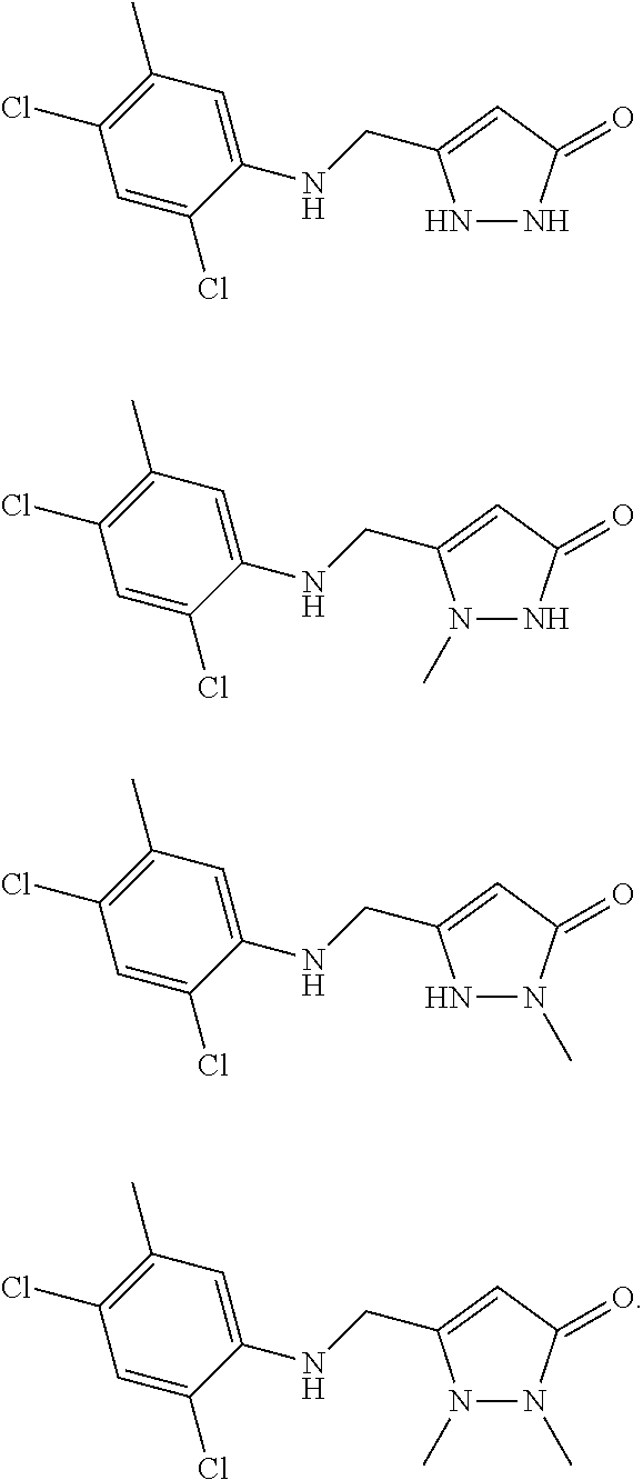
N1NC(=O)C=C1CNC1=CC(C)=C(Cl)C=C1Cl.N1(C)N(C)C(=O)C=C1CNC1=CC(C)=C(Cl)C=C1Cl.N1N(C)C(=O)C=C1CNC1=CC(C)=C(Cl)C=C1Cl.N1(C)NC(=O)C=C1CNC1=CC(C)=C(Cl)C=C1Cl
